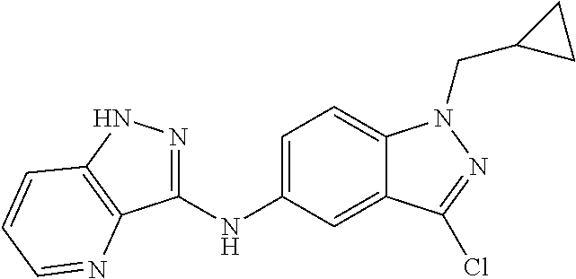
C1(NC2=CC=C3C(=C2)C(Cl)=NN3CC2CC2)=NNC2=C1N=CC=C2
